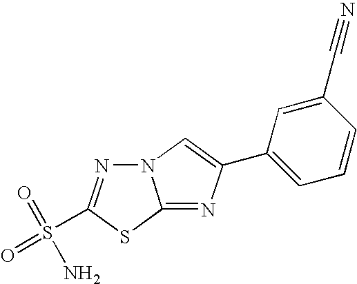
N12N=C(S(=O)(=O)N)SC1=NC(C1=CC=CC(C#N)=C1)=C2
